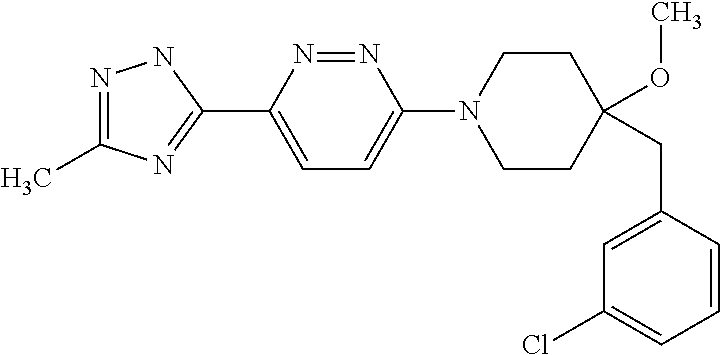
N1=C(C)N=C(C2=CC=C(N3CCC(OC)(CC4=CC(Cl)=CC=C4)CC3)N=N2)N1
